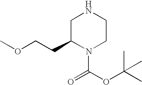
N1CC(CCOC)N(C(OC(C)(C)C)=O)CC1
